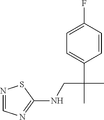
N1=CN=C(NCC(C)(C2=CC=C(F)C=C2)C)S1
